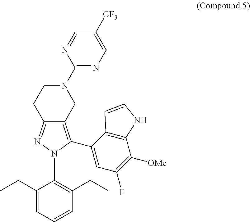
C1(N2CCC3=NN(C4=C(CC)C=CC=C4CC)C(C4=CC(F)=C([OMe])C5=C4C=CN5)=C3C2)=NC=C([CF3])C=N1
